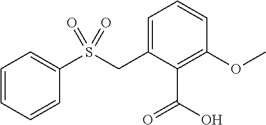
C1(S(CC2=CC=CC(OC)=C2C(O)=O)(=O)=O)=CC=CC=C1
